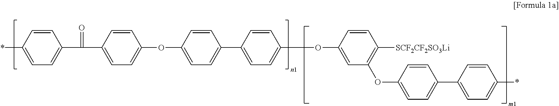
C1=CC(*)=CC=C1C(C1=CC=C(OC2=CC=C(C3=CC=C(OC4=CC(OC5=CC=C(C6=CC=C(*)C=C6)C=C5)=C([SCF2CF2SO3Li])C=C4)C=C3)C=C2)C=C1)=O
